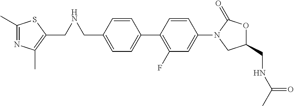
C1=C(CNCC2=C(C)N=C(C)S2)C=CC(C2=C(F)C=C(N3CC(CNC(C)=O)OC3=O)C=C2)=C1
